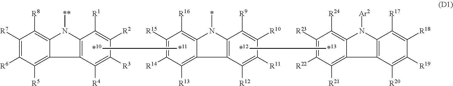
C1([R7])=C([R6])C([R5])=C2C(=C1[R8])N([**])C1=C2C([R4])=C([R3])C([R2])=C1[R1].[*10][*11].C1([R15])=C([R14])C([R13])=C2C(=C1[R16])N(*)C1=C2C([R12])=C([R11])C([R10])=C1[R9].[*12][*13].C1([R23])=C([R22])C([R21])=C2C(=C1[R24])N([Ar2])C1=C2C([R20])=C([R19])C([R18])=C1[R17]
